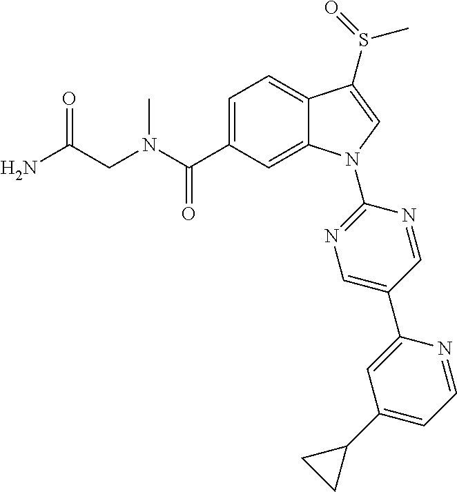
C(CN(C)C(C1=CC=C2C(=C1)N(C1=NC=C(C3=CC(C4CC4)=CC=N3)C=N1)C=C2S(C)=O)=O)(N)=O
